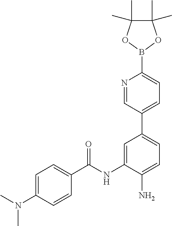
C1=C(N(C)C)C=CC(C(NC2=CC(C3=CC=C(B4OC(C)(C)C(C)(C)O4)N=C3)=CC=C2N)=O)=C1
